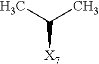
[X7]C(C)C
